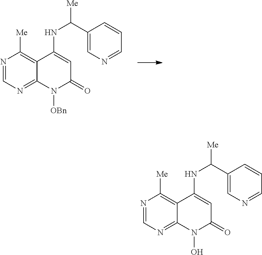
N1=CN=C2C(=C1[Me])C(NC(C1=CN=CC=C1)[Me])=CC(=O)N2[OBn].N1=CN=C2C(=C1[Me])C(NC(C1=CN=CC=C1)[Me])=CC(=O)N2O
